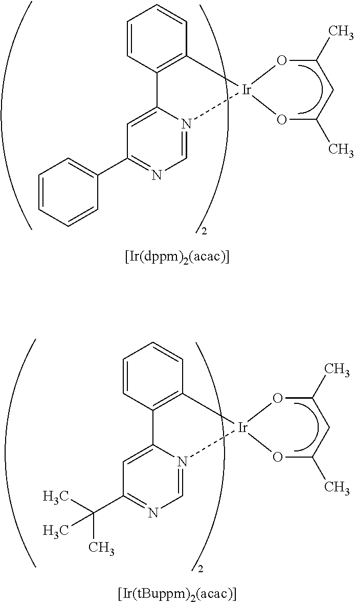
C1=CC2=C(C=C1)[Ir]1(N3=CN=C(C4=CC=CC=C4)C=C23)OC(C)CC(C)O1.C1=CC2=C(C=C1)[Ir]1(N3=CN=C(C(C)(C)C)C=C23)OC(C)CC(C)O1
